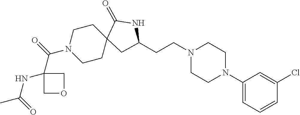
C1(N2CCN(CCC3CC4(CCN(C(C5(NC(=O)C)COC5)=O)CC4)C(=O)N3)CC2)=CC=CC(Cl)=C1
